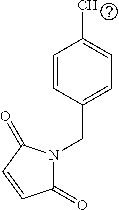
C1=CC(CN2C(=O)C=CC2=O)=CC=C1C
